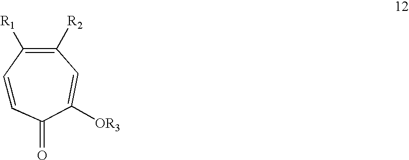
C1=CC(=O)C([OR3])=CC([R2])=C1[R1]
